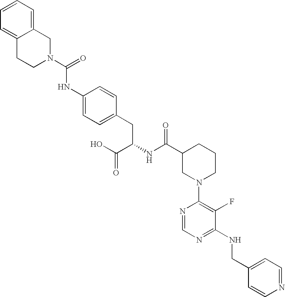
C12=CC=CC=C1CN(C(=O)NC1=CC=C(CC(NC(C3CN(C4=C(F)C(NCC5=CC=NC=C5)=NC=N4)CCC3)=O)C(O)=O)C=C1)CC2
